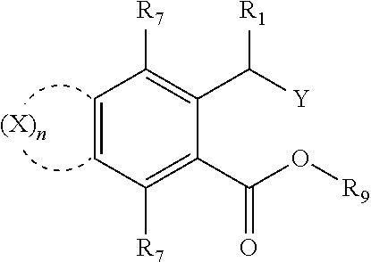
C1=CC([R7])=C(C(O[R9])=O)C(C([R1])[Y])=C1[R7]
